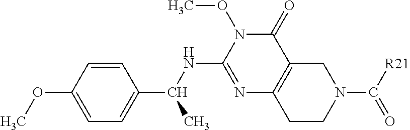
C1=C(OC)C=CC(C(NC2=NC3=C(C(=O)N2OC)CN(C([R21])=O)CC3)C)=C1
